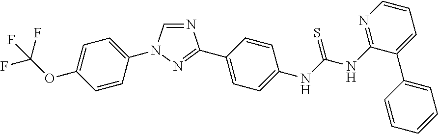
C1=CC(N2C=NC(C3=CC=C(NC(NC4=NC=CC=C4C4=CC=CC=C4)=S)C=C3)=N2)=CC=C1OC(F)(F)F
